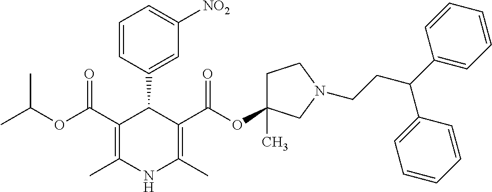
C1(C(OC(C)C)=O)=C(C)NC(C)=C(C(OC2(C)CCN(CCC(C3=CC=CC=C3)C3=CC=CC=C3)C2)=O)C1C1=CC([NO2])=CC=C1
